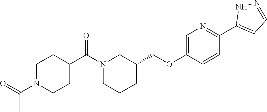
N1(C(C2CCN(C(=O)C)CC2)=O)CCCC(COC2=CN=C(C3=CC=NN3)C=C2)C1
